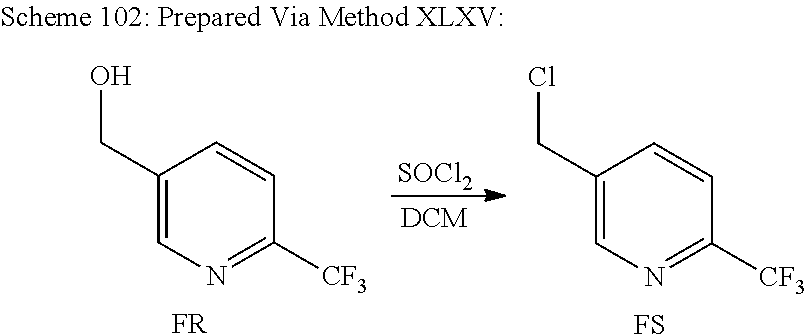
[SOCl2].C1(CO)=CN=C([CF3])C=C1.[FR].C1(CCl)=CN=C([CF3])C=C1.[FS]
